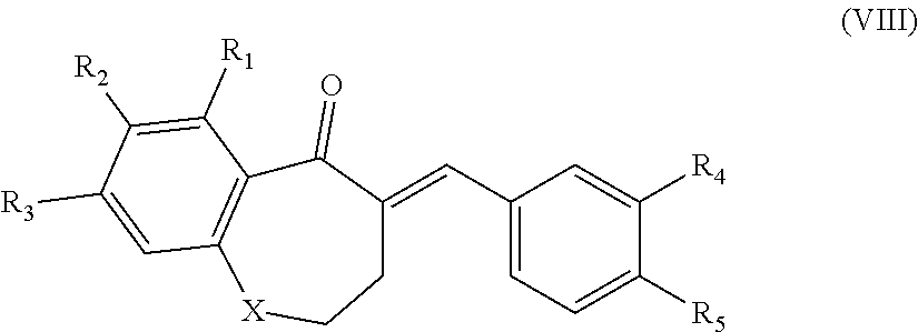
C1(C=C2C(=O)C3=C([X]CC2)C=C([R3])C([R2])=C3[R1])=CC=C([R5])C([R4])=C1
